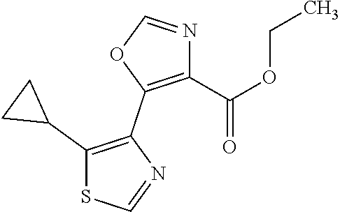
C1(C(OCC)=O)=C(C2=C(C3CC3)SC=N2)OC=N1
